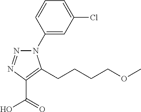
C1(N2N=NC(C(=O)O)=C2CCCCOC)=CC(Cl)=CC=C1
